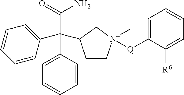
C1=CC(C(C(=O)N)(C2=CC=CC=C2)C2CC[N+](C)([Q]C3=CC=CC=C3[R6])C2)=CC=C1
